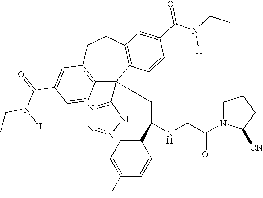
C1(C(=O)N(CC)[H])=CC2=C(C=C1)C(C1=NN=NN1)(CC(NCC(N1C([CN])CCC1)=O)C1=CC=C(F)C=C1)C1=C(CC2)C=C(C(N(CC)[H])=O)C=C1
